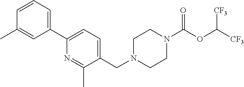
C1(C2=CC=C(CN3CCN(C(OC([CF3])[CF3])=O)CC3)C(C)=N2)=CC=CC(C)=C1
